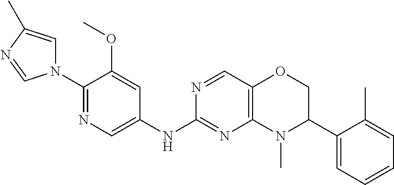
C1(N2C=C(C)N=C2)=NC=C(NC2=NC3=C(C=N2)OCC(C2=CC=CC=C2C)N3C)C=C1OC
